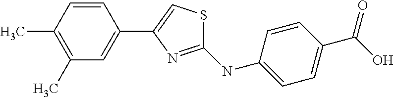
C1=CC(C(O)=O)=CC=C1NC1=NC(C2=CC(C)=C(C)C=C2)=CS1
